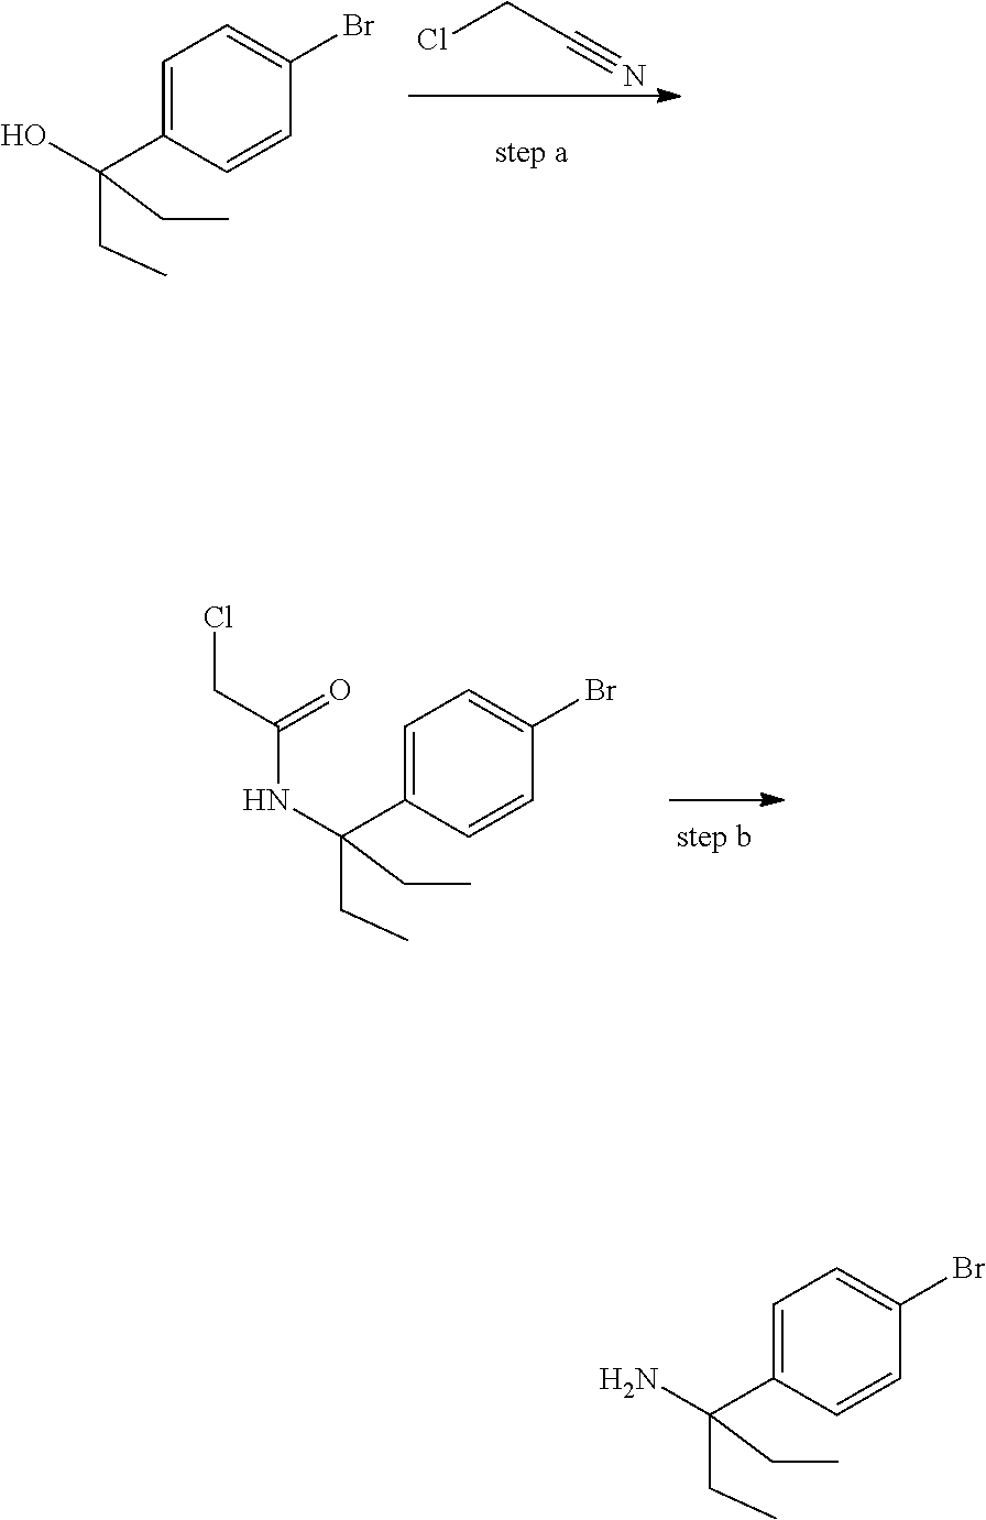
ClCC#N.C1=C(C(CC)(O)CC)C=CC(Br)=C1.C1=C(C(CC)(NC(=O)CCl)CC)C=CC(Br)=C1.C1=C(C(CC)(N)CC)C=CC(Br)=C1
